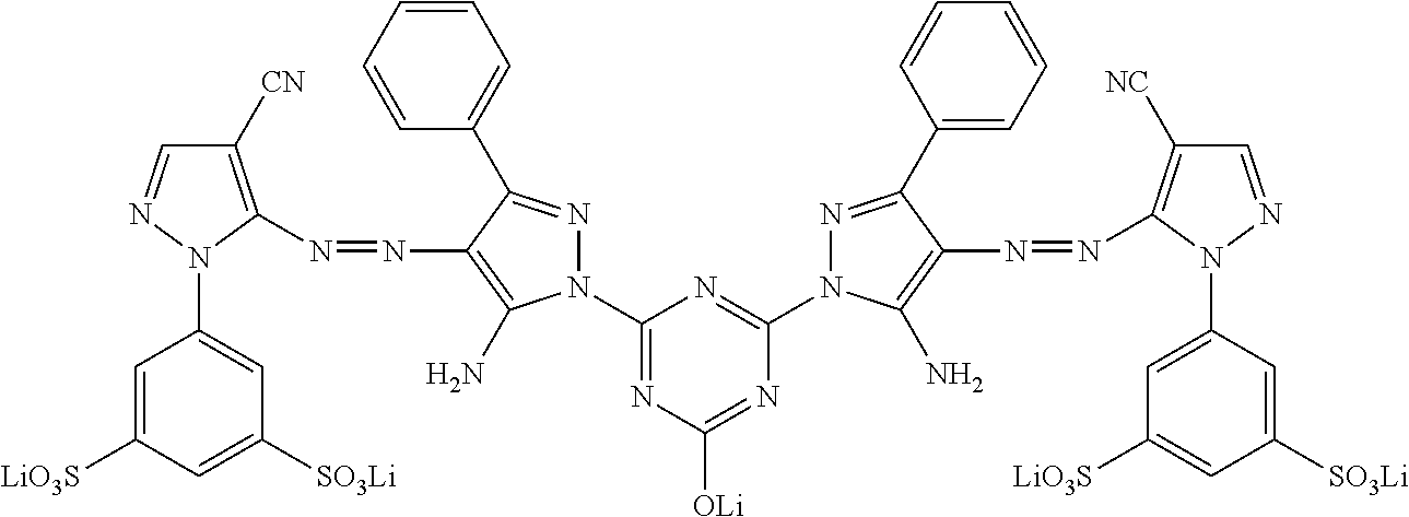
C1(N2N=CC([CN])=C2N=NC2=C(N)N(C3=NC([OLi])=NC(N4N=C(C5=CC=CC=C5)C(N=NC5=C([NC])C=NN5C5=CC([LiO3S])=CC([SO3Li])=C5)=C4N)=N3)N=C2C2=CC=CC=C2)=CC([SO3Li])=CC([LiO3S])=C1
